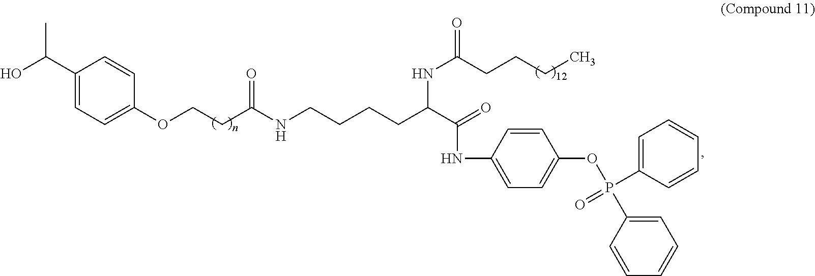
OC(C1=CC=C(OCCC(NCCCCC(C(NC2=CC=C(OP(C3=CC=CC=C3)(=O)C3=CC=CC=C3)C=C2)=O)NC(CCCC)=O)=O)C=C1)C
